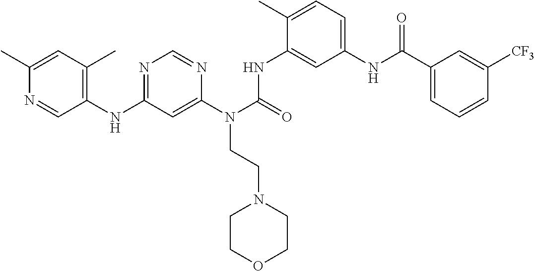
N(C1=NC=NC(N(C(=O)NC2=CC(NC(C3=CC=CC([CF3])=C3)=O)=CC=C2C)CCN2CCOCC2)=C1)C1=C(C)C=C(C)N=C1
